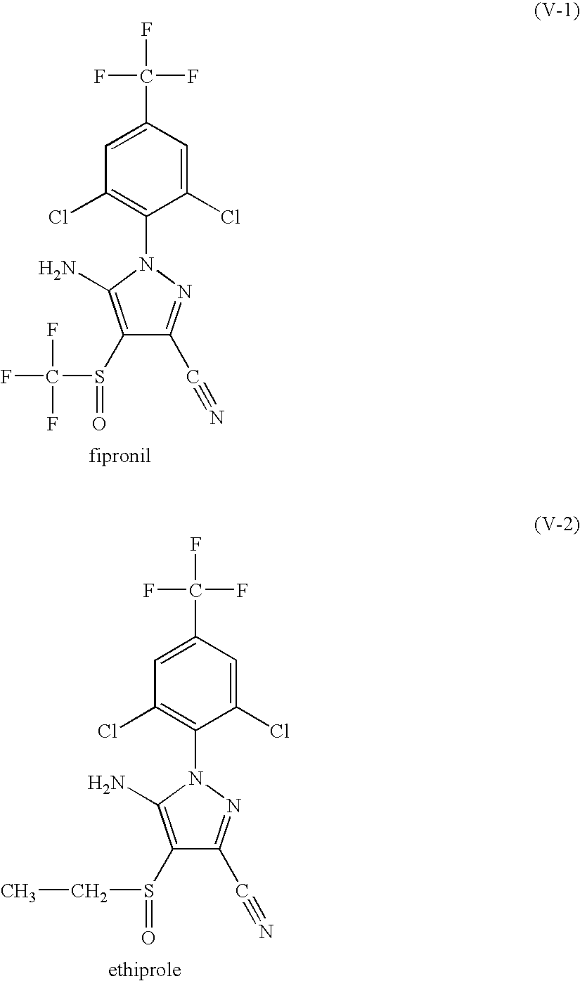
C1=C(C(F)(F)F)C=C(Cl)C(N2N=C(C#N)C(S(C(F)(F)F)=O)=C2N)=C1Cl.C1=C(C(F)(F)F)C=C(Cl)C(N2N=C(C#N)C(S(CC)=O)=C2N)=C1Cl
